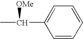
C1=CC=CC=C1C(C)[OMe]
